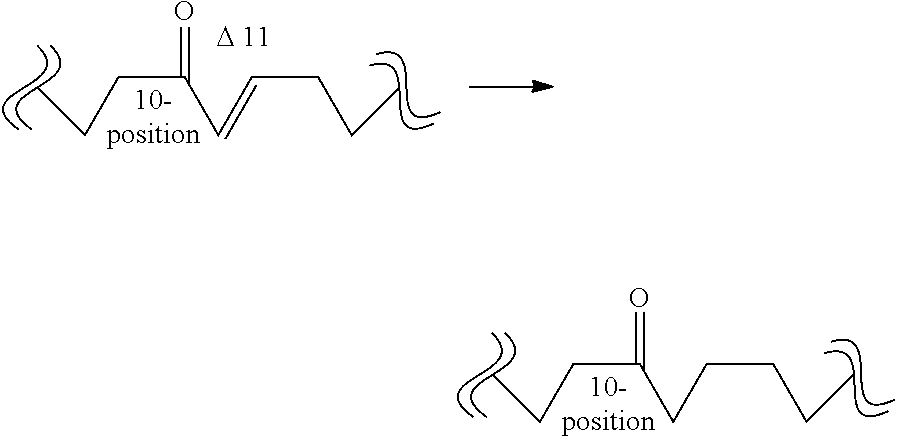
C(CC(C=CCCC)=O)C.[D 11].C(CC(CCCCC)=O)C
